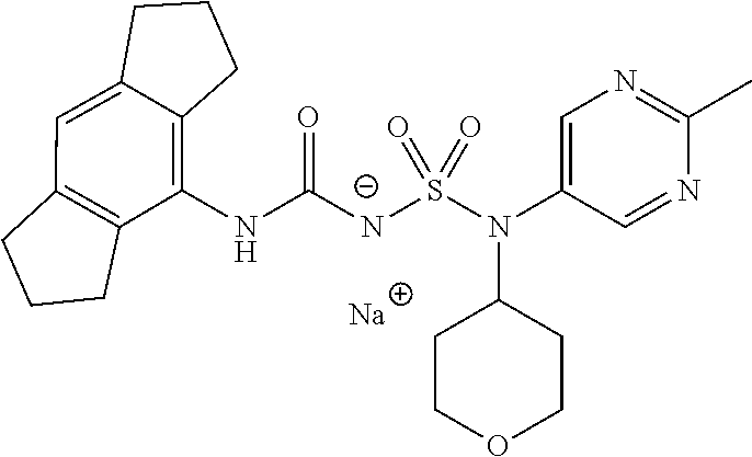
[Na].O=C([N-]S(N(C1CCOCC1)C1=CN=C(C)N=C1)(=O)=O)NC1=C2C(=CC3=C1CCC3)CCC2
